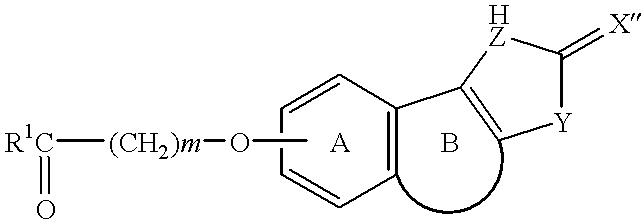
[R1C](=O)[(CH2)m]OC.C1=CC=C(C2=C[Y]C(=[X])[HZ]2)C=C1.[A].B
